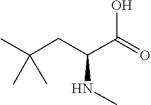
CC(C)(CC(C(O)=O)NC)C
